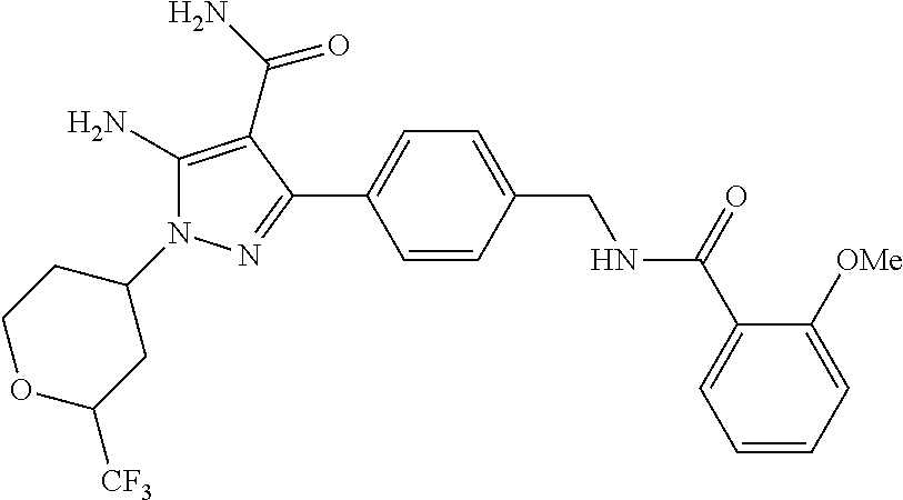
C1(N2C(N)=C(C(N)=O)C(C3=CC=C(CNC(C4=CC=CC=C4[OMe])=O)C=C3)=N2)CCOC([CF3])C1
